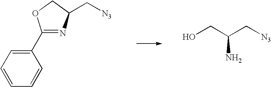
C1=CC(C2=NC(C[N3])CO2)=CC=C1.OCC(C[N3])N
